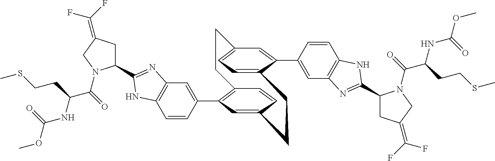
C12=C(C3=CC4=C(C=C3)NC(C3CC(=C(F)F)CN3C(=O)C(NC(OC)=O)CCSC)=N4)C=C(C=C1)CCC1=CC=C(C=C1C1=CC3=C(C=C1)NC(C1CC(=C(F)F)CN1C(=O)C(NC(OC)=O)CCSC)=N3)CC2
